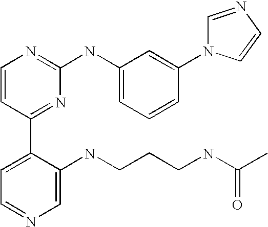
C1=CC(C2=CC=NC=C2NCCCNC(C)=O)=NC(NC2=CC=CC(N3C=NC=C3)=C2)=N1
